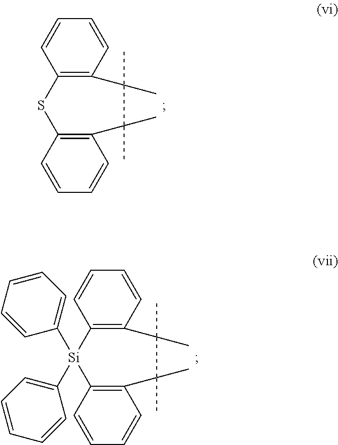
C12=C(C=CC=C1)SC1=C(C=CC=C1)C(C)(C)C2(C)C.C12=C(C=CC=C1)[Si](C1=CC=CC=C1)(C1=CC=CC=C1)C1=C(C=CC=C1)C(C)(C)C2(C)C
